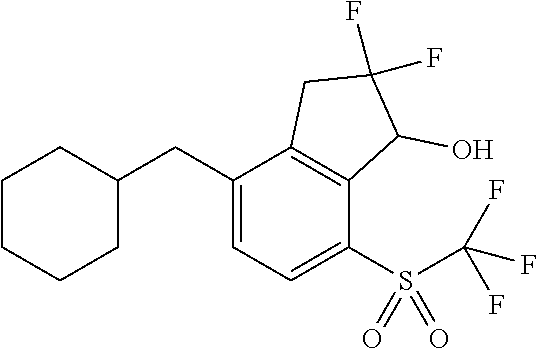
C1CCC(CC2=CC=C(S(C(F)(F)F)(=O)=O)C3=C2CC(F)(F)C3O)CC1
